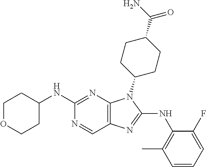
C1(NC2CCOCC2)=NC2=C(C=N1)N=C(NC1=C(C)C=CC=C1F)N2C1CCC(C(N)=O)CC1
